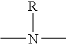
CN(C)[R]
